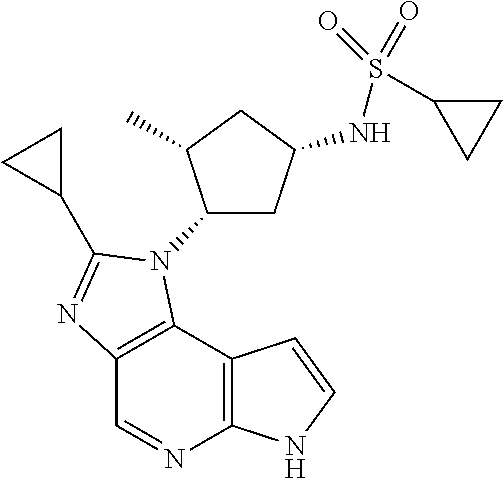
C12=C(C3=C(C=N1)N=C(C1CC1)N3C1CC(NS(=O)(=O)C3CC3)CC1C)C=CN2
